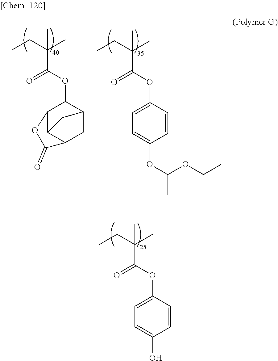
C(C(CC)(C)C)(=O)OC1C2C3C(CC1C3)C(=O)O2.C(C(CC)(C)C)(=O)OC1=CC=C(OC(C)OCC)C=C1.C(C(CC)(C)C)(=O)OC1=CC=C(O)C=C1
